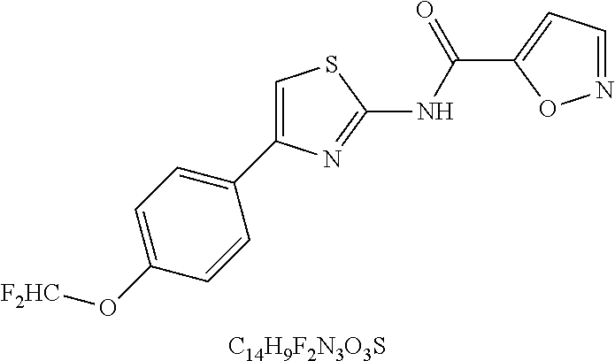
C1=C(O[F2HC])C=CC(C2=CSC(NC(C3=CC=NO3)=O)=N2)=C1.[C14H9F2N3O3S]
